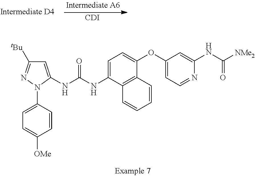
[CDI].C1=C(NC(NC2=CC=C(OC3=CC=NC(NC([NMe2])=O)=C3)C3=C2C=CC=C3)=O)N(C2=CC=C([OMe])C=C2)N=C1[tBu]
